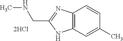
C12=C(C=C(C)C=C1)NC(CNC)=N2
